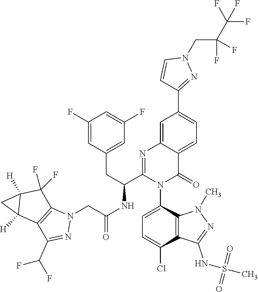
C1(F)=CC(CC(C2=NC3=CC(C4=NN(CC(C(F)(F)F)(F)F)C=C4)=CC=C3C(=O)N2C2=CC=C(Cl)C3=C2N(C)N=C3NS(=O)(=O)C)NC(CN2C3=C(C(C(F)F)=N2)C2([H])C([H])(C3(F)F)C2)=O)=CC(F)=C1
